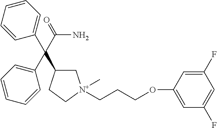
C1C(C(C(=O)N)(C2=CC=CC=C2)C2=CC=CC=C2)CC[N+]1(CCCOC1=CC(F)=CC(F)=C1)C
